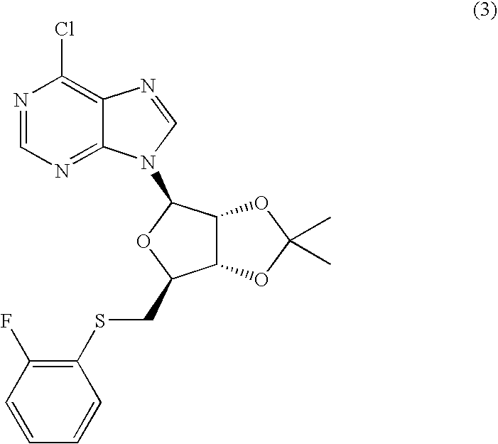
N1=CN=C2C(=C1Cl)N=CN2C1C2C(C(CSC3=C(F)C=CC=C3)O1)OC(C)(C)O2
